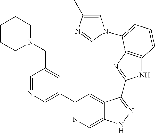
C1=NC=C(C2=NC=C3C(=C2)C(C2=NC4=C(N2)C=CC=C4N2C=C(C)N=C2)=NN3)C=C1CN1CCCCC1
